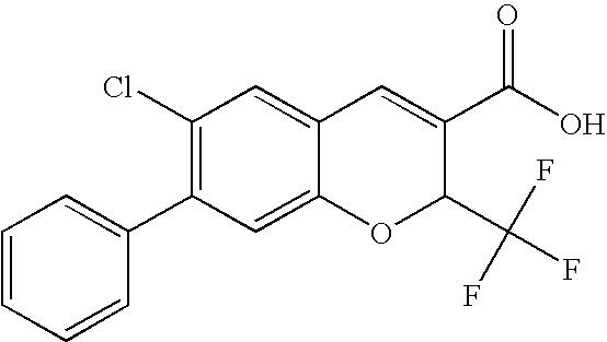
C1(Cl)=C(C2=CC=CC=C2)C=C2C(=C1)C=C(C(O)=O)C(C(F)(F)F)O2
